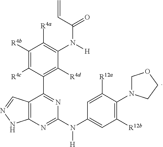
C1([R12b])=C(N2COCC2)C([R12a])=CC(N(C2=NC3=C(C(C4=C([R4d])C(N(C(C=C)=O)[H])=C([R4a])C([R4b])=C4[R4c])=N2)C=NN3)[H])=C1
